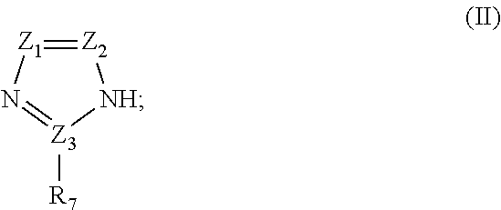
[Z2]1=[Z1]N=[Z3]([R7])[NH]1
